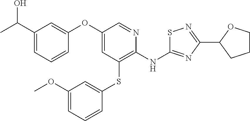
C1(C(C)O)=CC=CC(OC2=CC(SC3=CC(OC)=CC=C3)=C(NC3=NC(C4OCCC4)=NS3)N=C2)=C1
